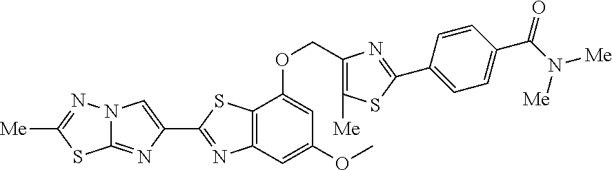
N12C(=NC(C3=NC4=C(S3)C(OCC3=C([Me])SC(C5=CC=C(C(=O)N([Me])[Me])C=C5)=N3)=CC(OC)=C4)=C1)SC([Me])=N2
